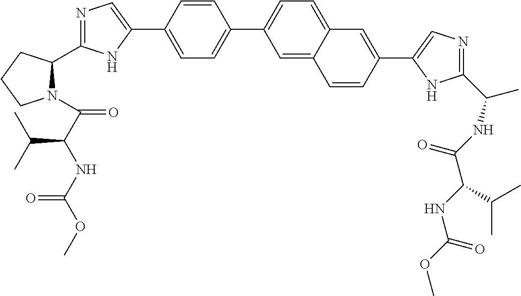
C1=C(C2=CN=C(C3N(C(C(NC(OC)=O)C(C)C)=O)CCC3)N2)C=CC(C2=CC=C3C(=C2)C=CC(C2=CN=C(C(C)NC(C(NC(OC)=O)C(C)C)=O)N2)=C3)=C1
